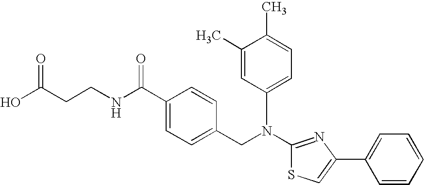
N(C1=NC(C2=CC=CC=C2)=CS1)(CC1=CC=C(C(NCCC(O)=O)=O)C=C1)C1=CC=C(C)C(C)=C1
